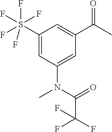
C1(S(F)(F)(F)(F)F)=CC(N(C)C(C(F)(F)F)=O)=CC(C(=O)C)=C1
